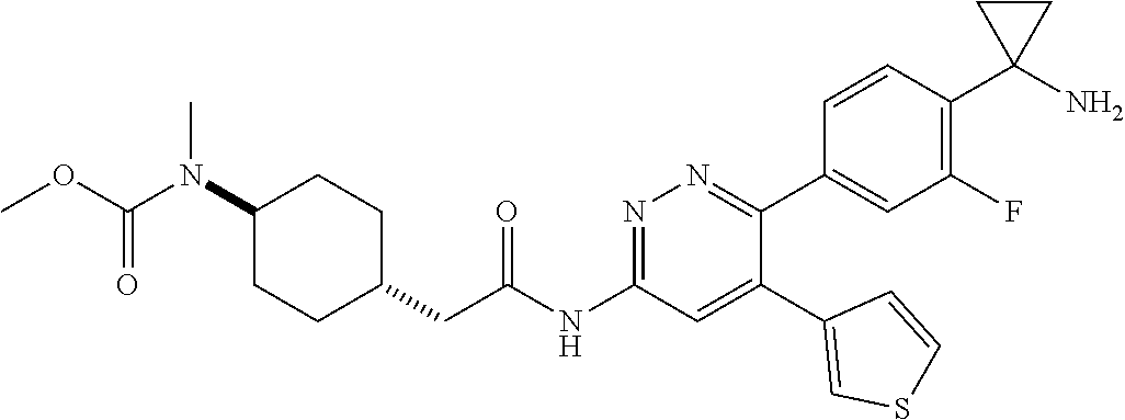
C1(N(C(=O)OC)C)CCC(CC(NC2=NN=C(C3=CC(F)=C(C4(N)CC4)C=C3)C(C3=CSC=C3)=C2)=O)CC1
